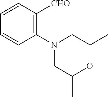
C1(N2CC(C)OC(C)C2)=C([CHO])C=CC=C1
